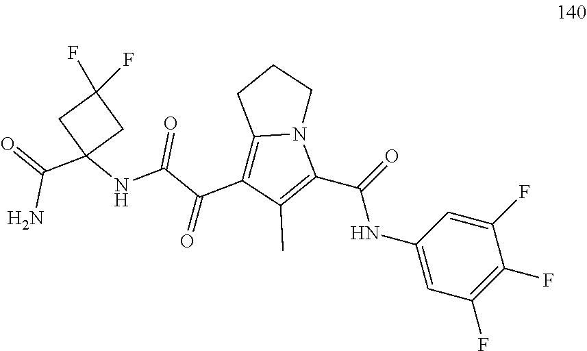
C1(F)=CC(NC(=O)C2=C(C)C(C(=O)C(=O)NC3(C(N)=O)CC(F)(F)C3)=C3N2CCC3)=CC(F)=C1F
